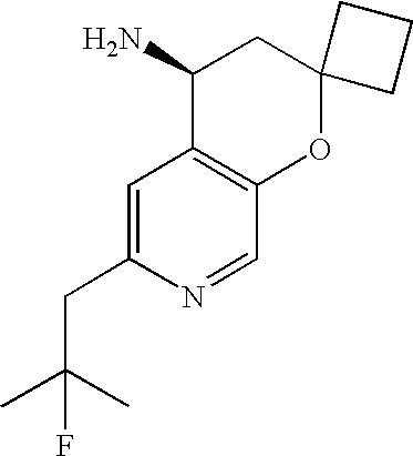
C1=C(CC(C)(C)F)N=CC2=C1C(N)CC1(O2)CCC1
